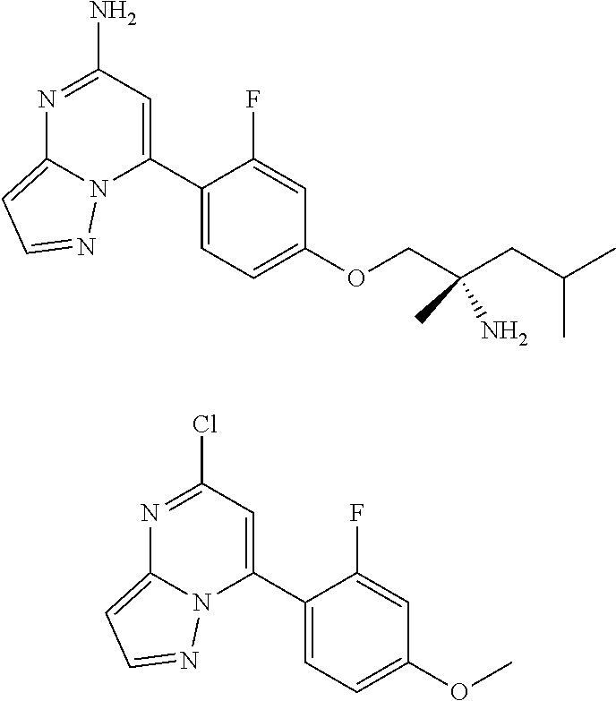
O(C1=CC=C(C2=CC(N)=NC3=CC=NN23)C(F)=C1)CC(CC(C)C)(N)C.O(C1=CC=C(C2=CC(Cl)=NC3=CC=NN23)C(F)=C1)C
